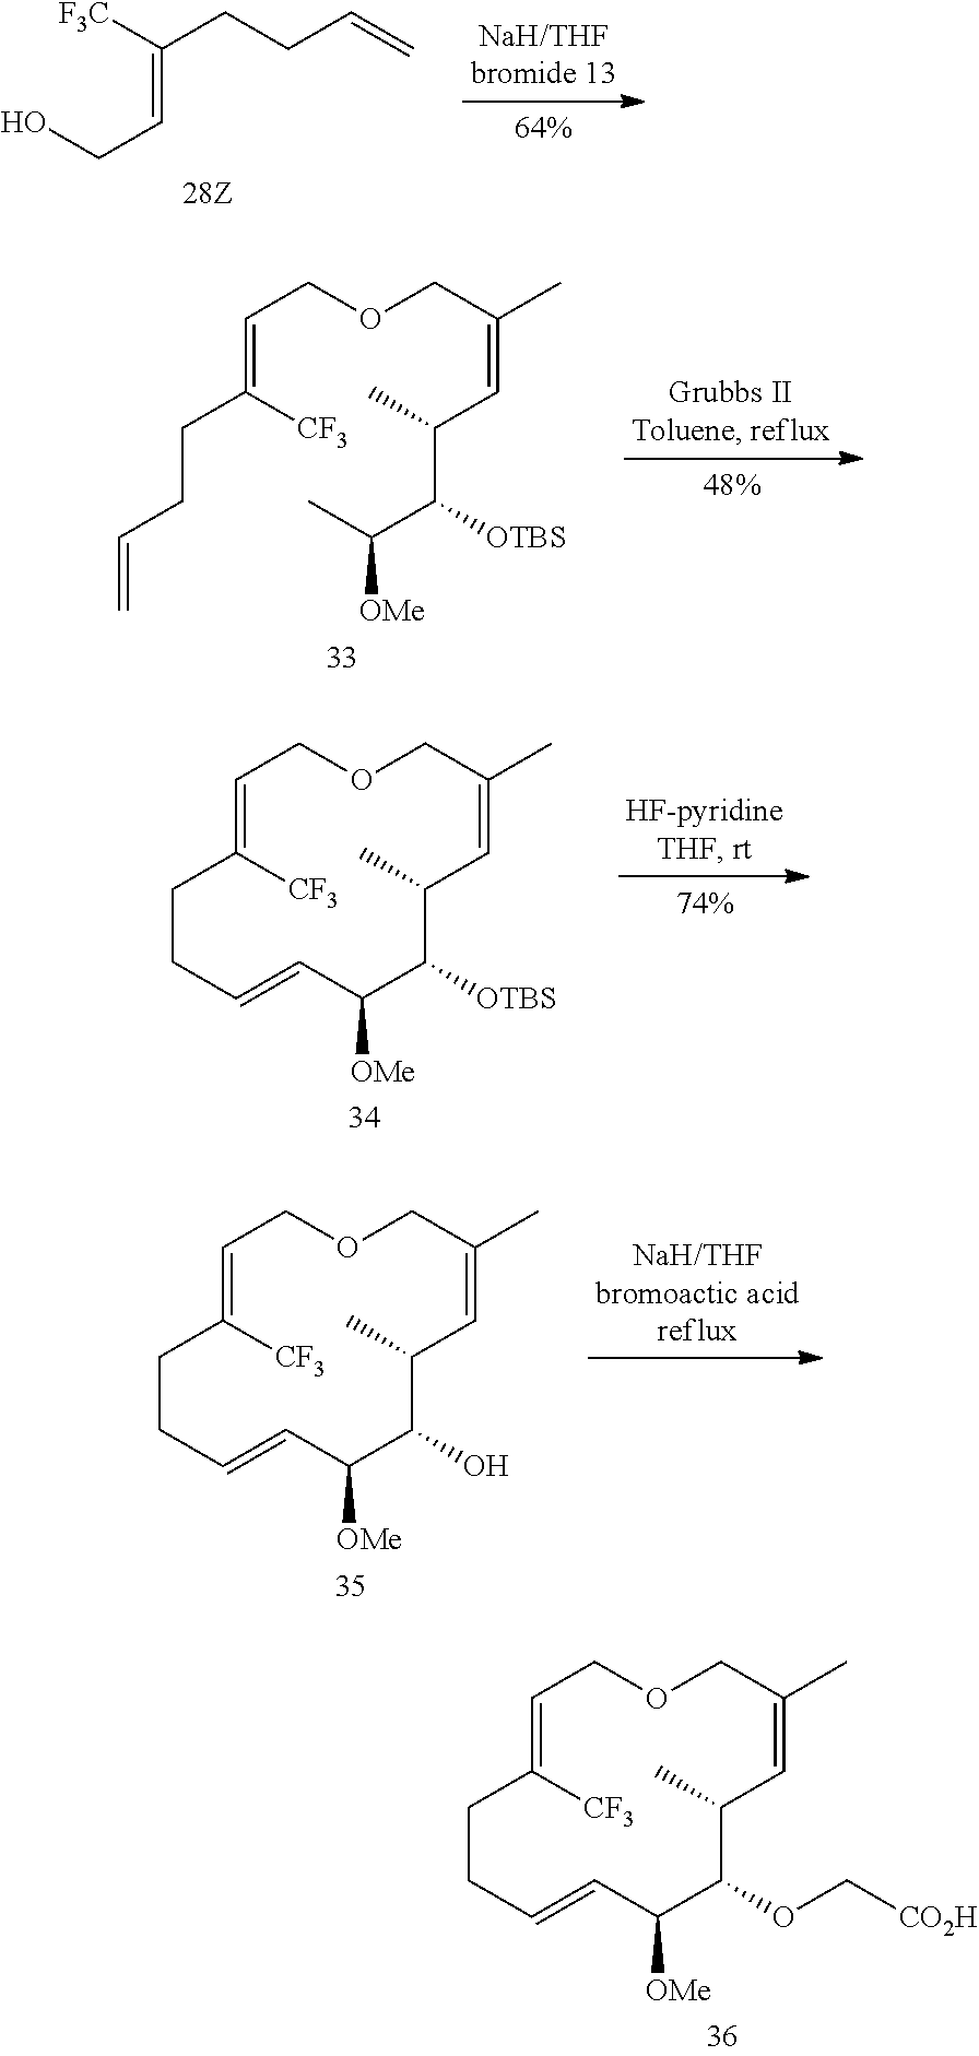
C(=CCO)(CCC=C)[F3C].C(COCC=C(CCC=C)[CF3])(C)=CC(C(C(C)[OMe])[OTBS])C.C1(C)=CC(C)C([OTBS])C([OMe])C=CCCC([CF3])=CCOC1.C1(C)=CC(C)C(O)C([OMe])C=CCCC([CF3])=CCOC1.C1(C)=CC(C)C(OC[CO2H])C([OMe])C=CCCC([CF3])=CCOC1
